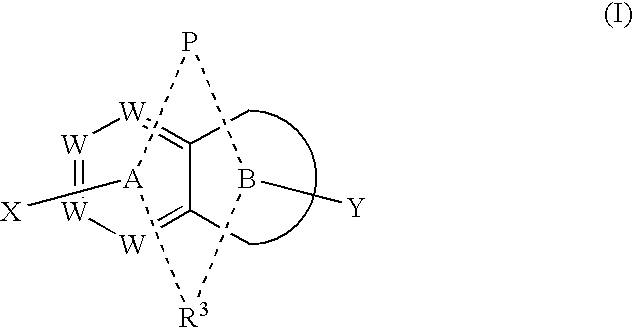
[W]1=C(C)C(C)=[W][W]=[W]1.[A]1([X])PB([Y])[R3]1
